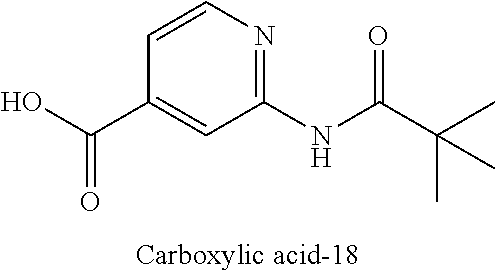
C1(NC(C(C)(C)C)=O)=NC=CC(C(O)=O)=C1
